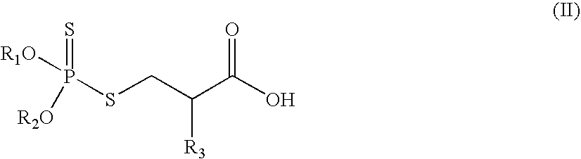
P(SCC(C(O)=O)[R3])(=S)([R1O])[R2O]
